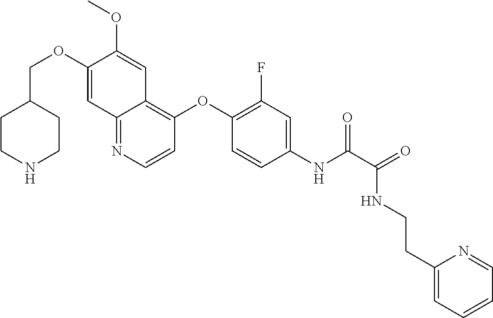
C1CNCCC1COC1=CC2=NC=CC(OC3=C(F)C=C(NC(=O)C(NCCC4=CC=CC=N4)=O)C=C3)=C2C=C1OC
